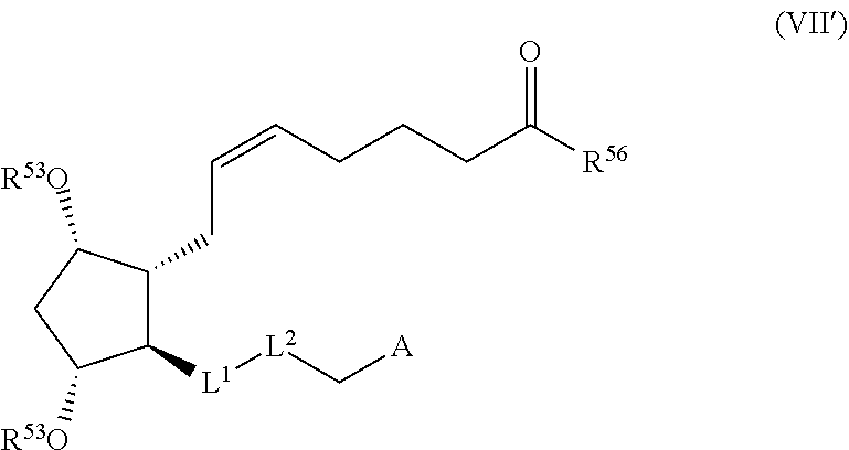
C1([L1][L2]C[A])C(CC=CCCCC([R56])=O)C([R53O])CC1[R53O]
